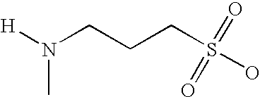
N(CCCS(=O)(=O)O)([H])C
